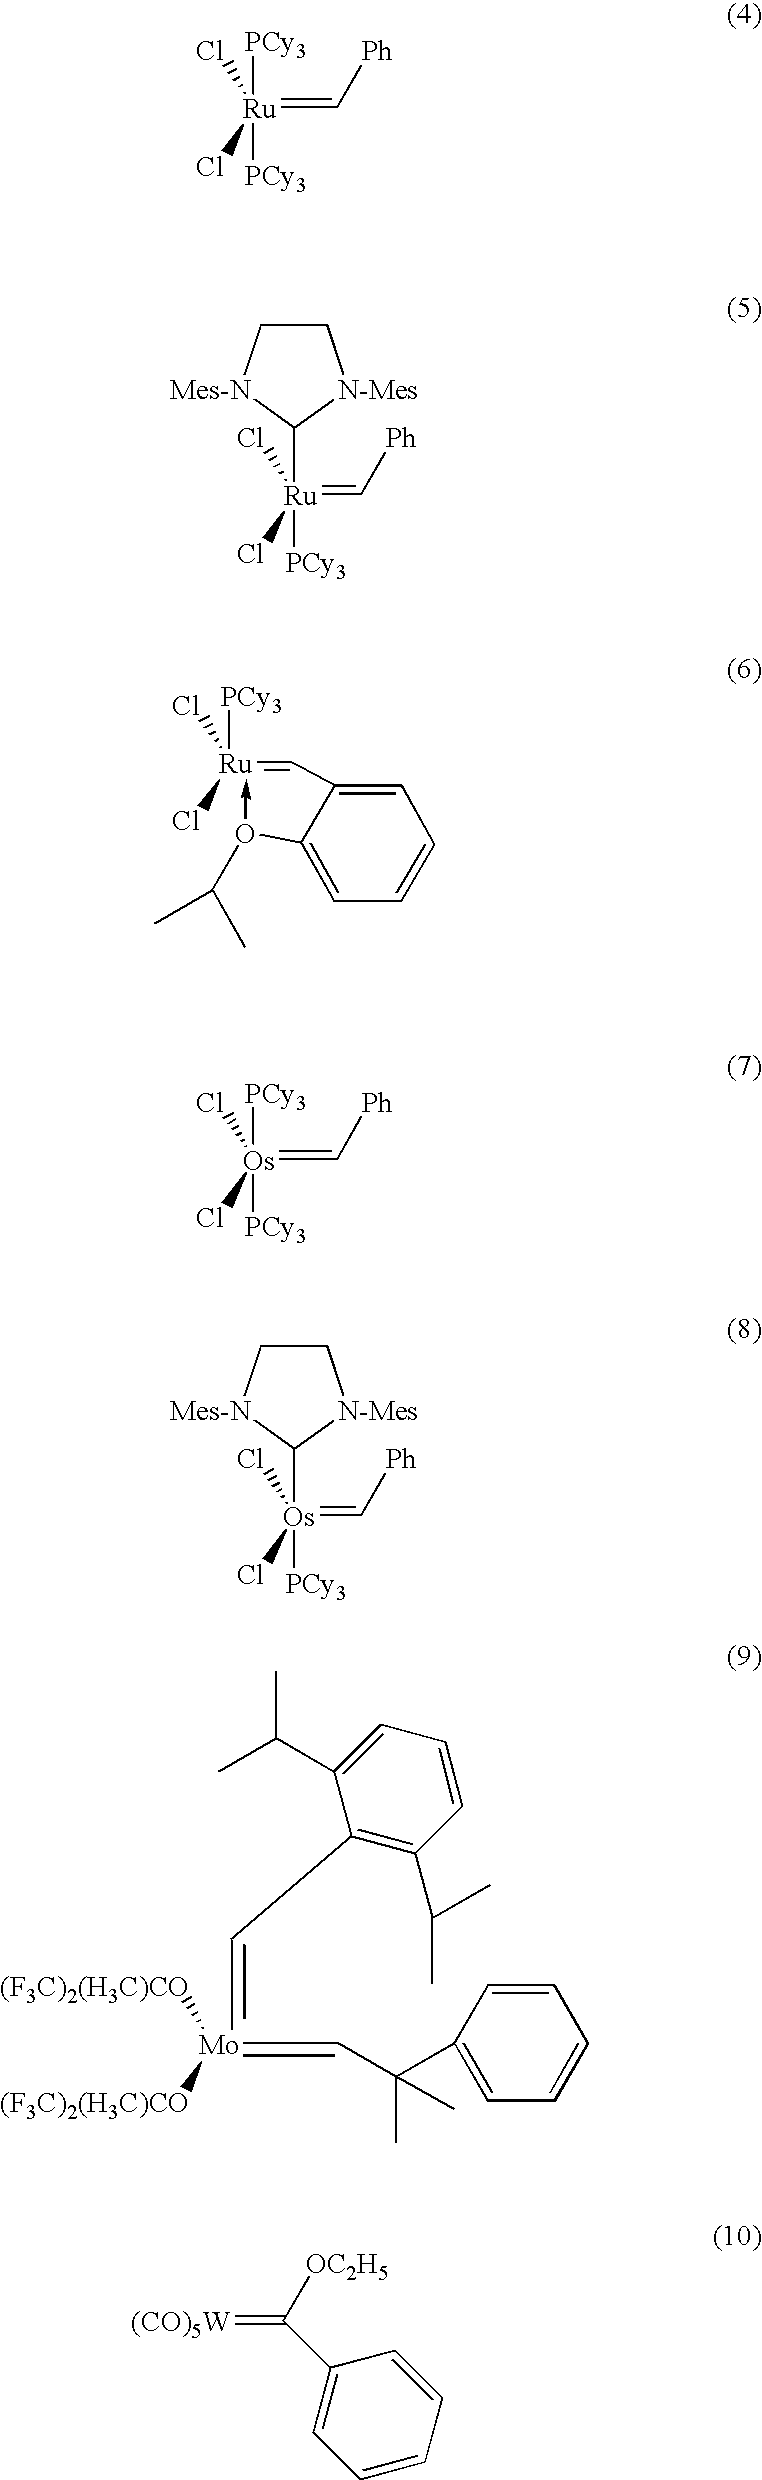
[PCy3][Ru]([PCy3])(=C[Ph])(Cl)Cl.C1C[Mes-N]C([Ru](=C[Ph])(Cl)(Cl)[PCy3])[N-Mes]1.Cl[Ru]1(Cl)([PCy3])-O(C(C)C)C2=CC=CC=C2C=1.[PCy3][Os]([PCy3])(=C[Ph])(Cl)Cl.C1C[Mes-N]C([Os](=C[Ph])(Cl)(Cl)[PCy3])[N-Mes]1.C1(C(C)C)=CC=CC(C(C)C)=C1C=[Mo](=CC(C)(C)C1=CC=CC=C1)([(F3C)2(H3C)CO])[(F3C)2(H3C)CO].C1(C(=[(CO)5W])[OC2H5])=CC=CC=C1
